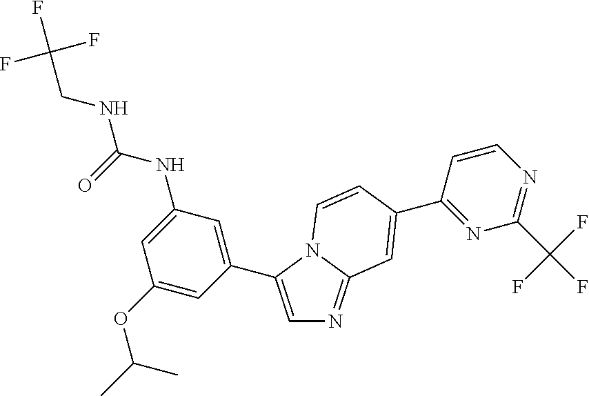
C1=C(C2=CC(NC(=O)NCC(F)(F)F)=CC(OC(C)C)=C2)N2C(=N1)C=C(C1=NC(C(F)(F)F)=NC=C1)C=C2
